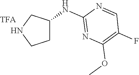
N1CCC(NC2=NC(OC)=C(F)C=N2)C1
